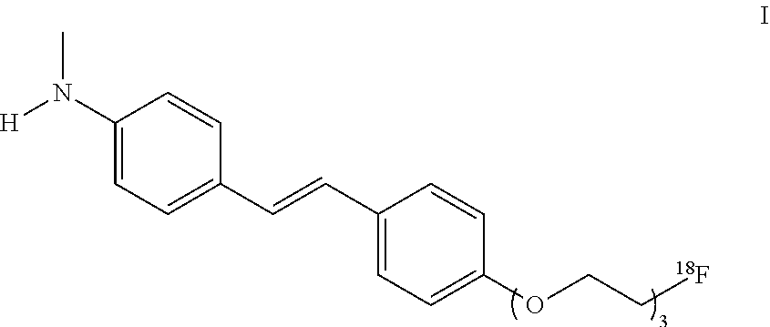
[H]N(C1=CC=C(C=CC2=CC=C(OCC[18F])C=C2)C=C1)C
